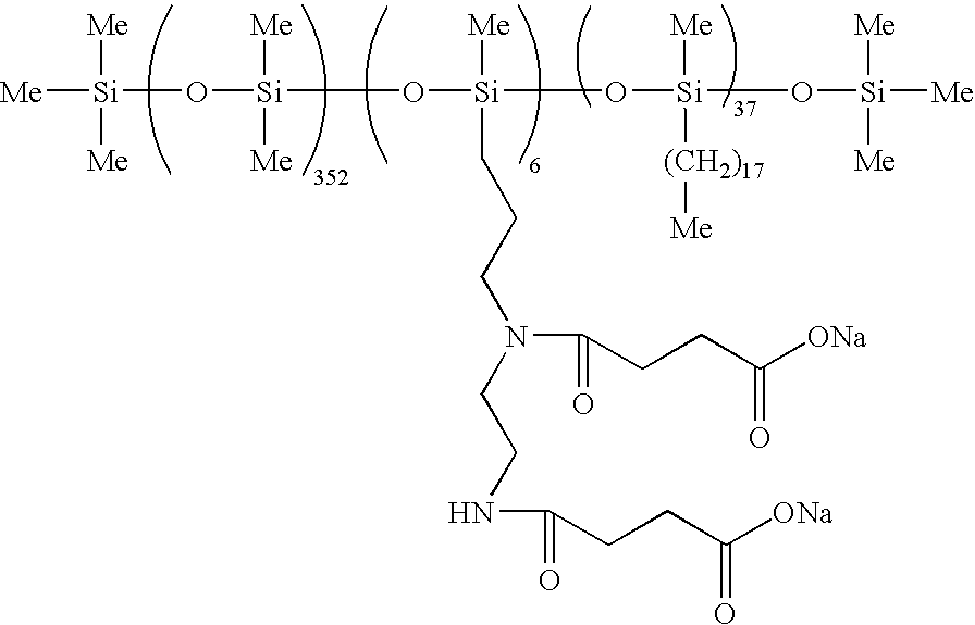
[Me][Si]([Me])([Me])O[Si]([Me])([Me])O[Si](O[Si]([Me])(O[Si]([Me])([Me])[Me])[(CH2)17][Me])([Me])CCCN(CCNC(=O)CCC([ONa])=O)C(=O)CCC([ONa])=O
